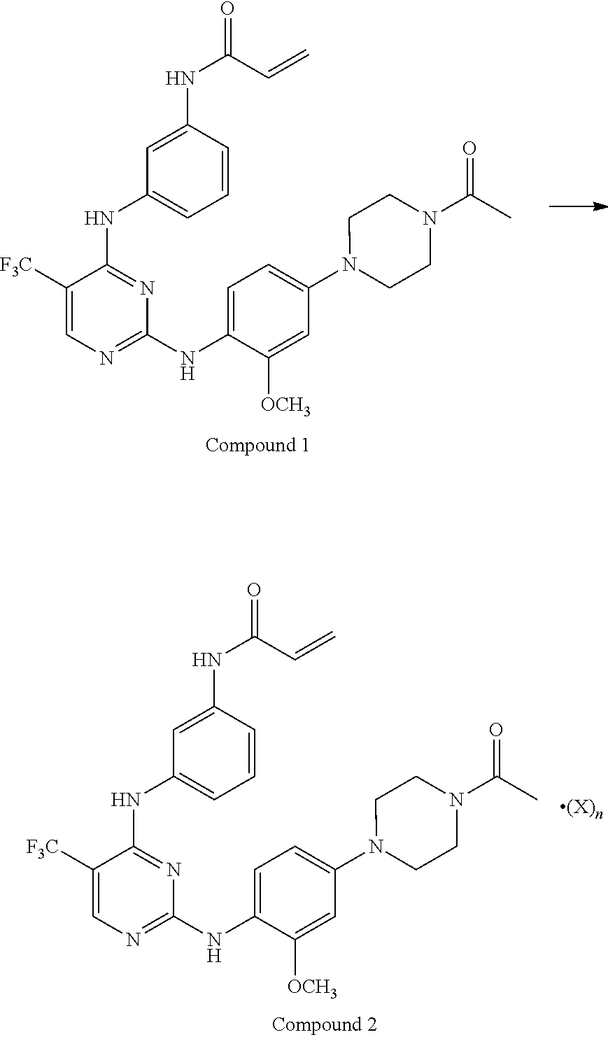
C1([F3C])=CN=C(NC2=CC=C(N3CCN(C(=O)C)CC3)C=C2[OCH3])N=C1NC1=CC=CC(NC(=O)C=C)=C1.C1([F3C])=CN=C(NC2=CC=C(N3CCN(C(=O)C)CC3)C=C2[OCH3])N=C1NC1=CC=CC(NC(=O)C=C)=C1
